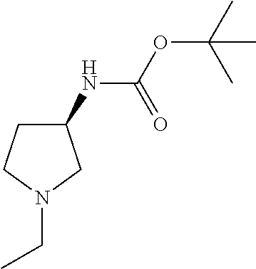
C1(NC(=O)OC(C)(C)C)CCN(CC)C1
